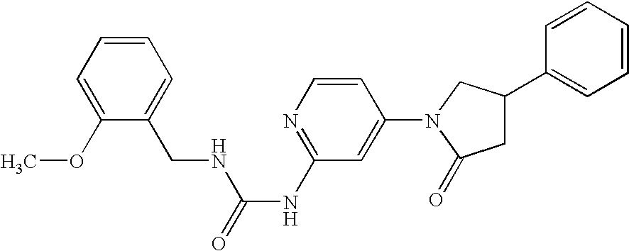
C1=CC(N2C(=O)CC(C3=CC=CC=C3)C2)=CC(NC(=O)NCC2=CC=CC=C2OC)=N1
